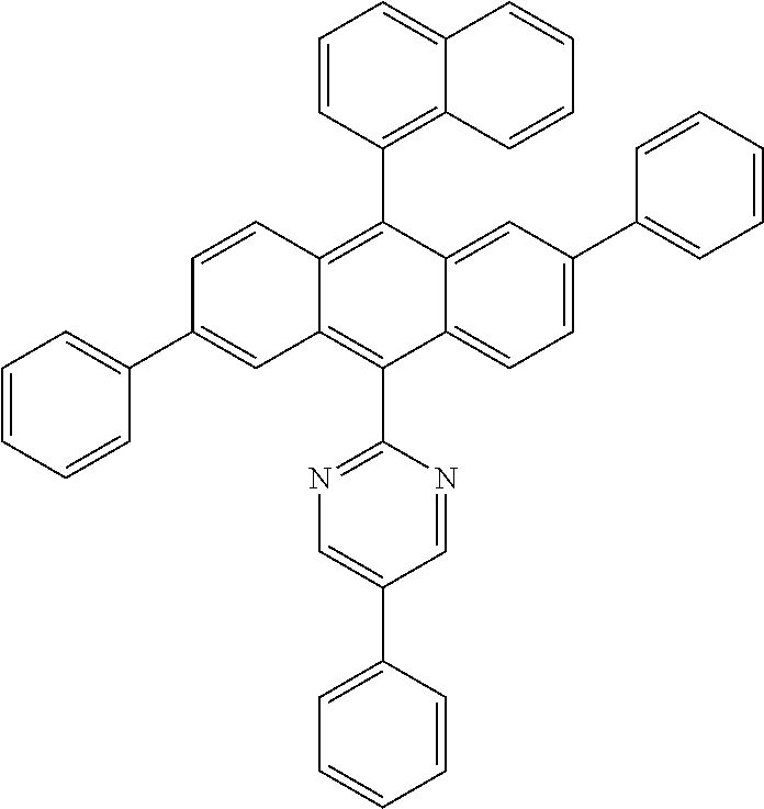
C1(C2=C3C(=C(C4=NC=C(C5=CC=CC=C5)C=N4)C4=CC=C(C5=CC=CC=C5)C=C24)C=C(C2=CC=CC=C2)C=C3)=C2C(=CC=C1)C=CC=C2
